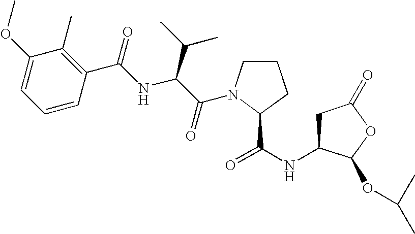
C1C(NC(=O)C2N(C(C(NC(C3=C(C)C(OC)=CC=C3)=O)C(C)C)=O)CCC2)C(OC(C)C)OC1=O
